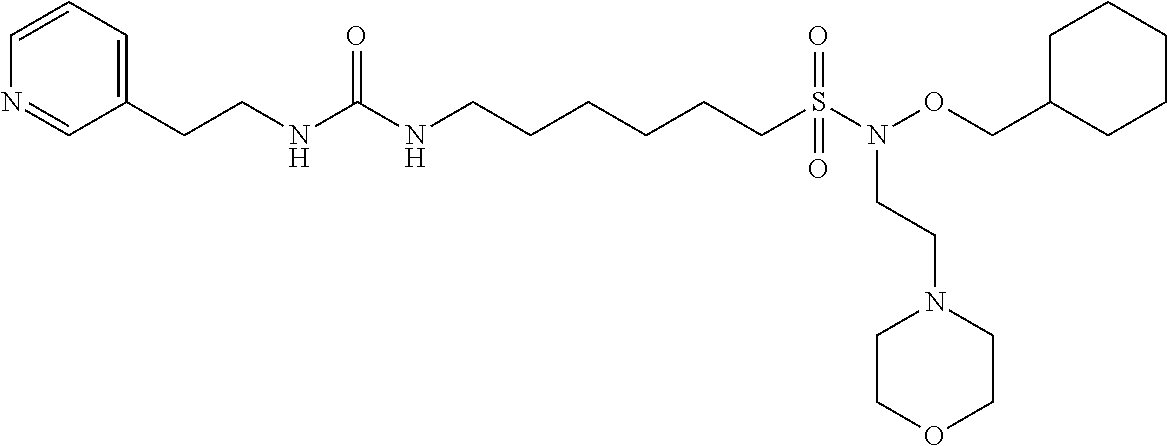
C1(CCNC(NCCCCCCS(=O)(N(OCC2CCCCC2)CCN2CCOCC2)=O)=O)=CC=CN=C1
